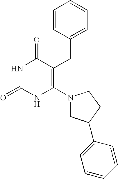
N1C(=O)NC(N2CC(C3=CC=CC=C3)CC2)=C(CC2=CC=CC=C2)C1=O
